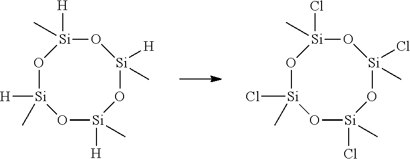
O1[Si]([H])(C)O[Si]([H])(C)O[Si]([H])(C)O[Si]1([H])C.O1[Si](Cl)(C)O[Si](Cl)(C)O[Si](Cl)(C)O[Si]1(Cl)C
